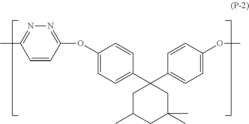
C1(OC2=CC=C(C3(C4=CC=C(OC)C=C4)CC(C)CC(C)(C)C3)C=C2)=NN=C(C)C=C1
